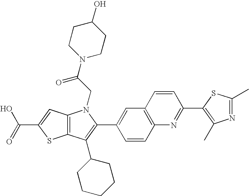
C(C1=CC2=C(S1)C(C1CCCCC1)=C(C1=CC3=C(C=C1)N=C(C1=C(C)N=C(C)S1)C=C3)N2CC(=O)N1CCC(O)CC1)(=O)O
